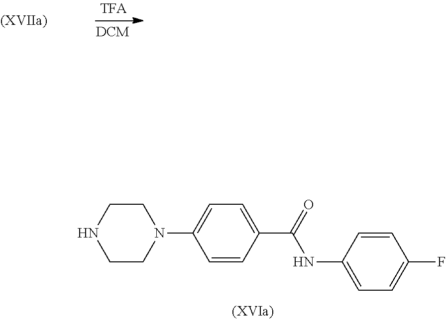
C1CN(C2=CC=C(C(=O)NC3=CC=C(F)C=C3)C=C2)CCN1
